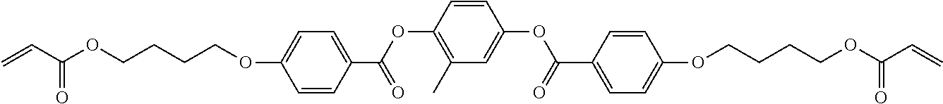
C=CC(OCCCCOC1=CC=C(C(=O)OC2=C(C)C=C(OC(C3=CC=C(OCCCCOC(C=C)=O)C=C3)=O)C=C2)C=C1)=O
